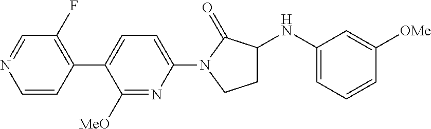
C1=C(N2CCC(NC3=CC=CC([OMe])=C3)C2=O)N=C([MeO])C(C2=C(F)C=NC=C2)=C1
